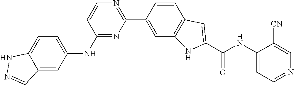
N1=C(NC2=CC=C3NN=CC3=C2)C=CN=C1C1=CC2=C(C=C1)C=C(C(=O)NC1=CC=NC=C1[CN])N2
